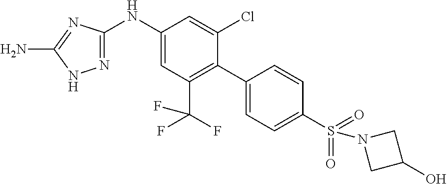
C1(NC2=CC(C(F)(F)F)=C(C3=CC=C(S(=O)(=O)N4CC(O)C4)C=C3)C(Cl)=C2)=NNC(N)=N1
